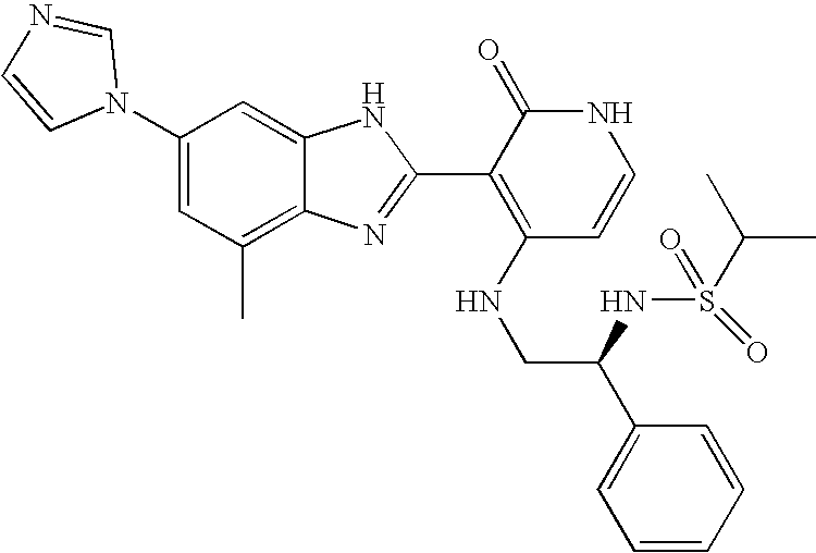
C1(C)=C2C(=CC(N3C=NC=C3)=C1)NC(C1=C(NCC(C3=CC=CC=C3)NS(C(C)C)(=O)=O)C=CNC1=O)=N2
